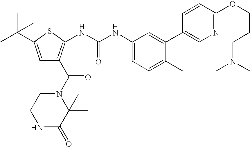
N1C(=O)C(C)(C)N(C(=O)C2=C(NC(NC3=CC=C(C)C(C4=CN=C(OCCCN(C)C)C=C4)=C3)=O)SC(C(C)(C)C)=C2)CC1
